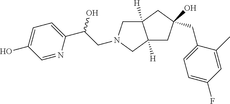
C12([H])CN(CC(C3=CC=C(O)C=N3)O)CC1([H])CC(O)(CC1=CC=C(F)C=C1C)C2
